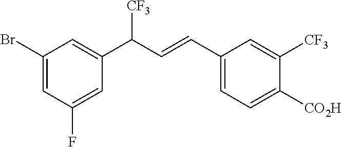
C1(C(C=CC2=CC=C([CO2H])C([CF3])=C2)[CF3])=CC(Br)=CC(F)=C1
